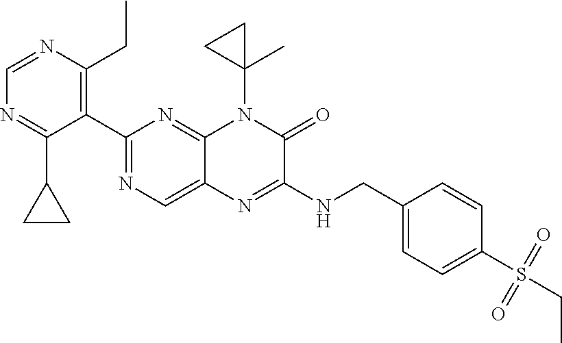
C1=NC(CC)=C(C2=NC=C3C(=N2)N(C2(C)CC2)C(=O)C(NCC2=CC=C(S(CC)(=O)=O)C=C2)=N3)C(C2CC2)=N1
